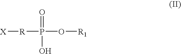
[X][R]P(O[R1])(=O)O
